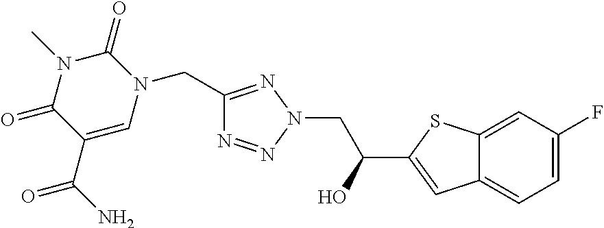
C1(CN2C(=O)N(C)C(=O)C(C(N)=O)=C2)=NN(CC(C2=CC3=CC=C(F)C=C3S2)O)N=N1
